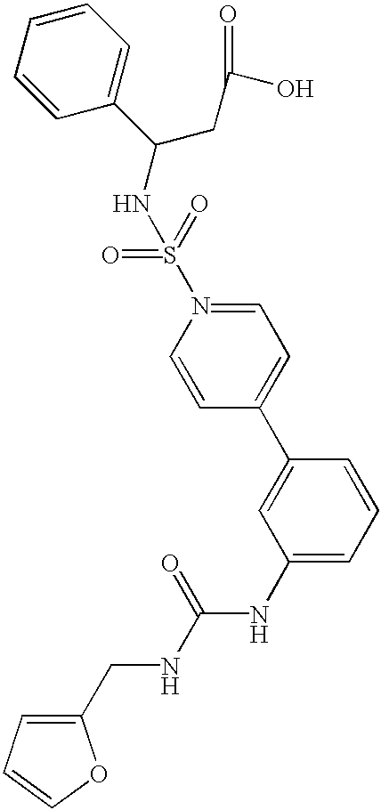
C(NC(NC1=CC=CC(C2=CC=N(S(=O)(=O)NC(CC(O)=O)C3=CC=CC=C3)C=C2)=C1)=O)C1=CC=CO1
